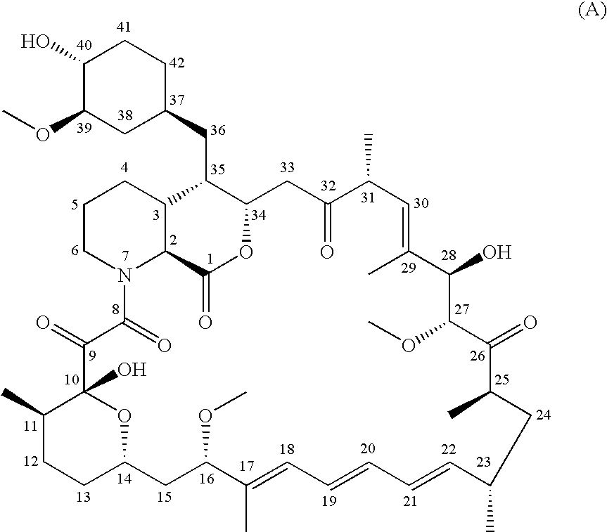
C1(O)C(OC)CC(CC2C3CC(=O)C(C)C=C(C)C(O)C(OC)C(=O)C(C)CC(C)C=CC=CC=C(C)C(OC)CC4CCC(C)C(O)(C(=O)C(=O)N5CCCC2C5C(=O)O3)O4)CC1
